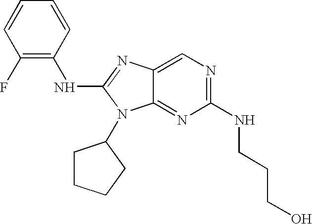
C1(F)=C(NC2=NC3=CN=C(NCCCO)N=C3N2C2CCCC2)C=CC=C1
